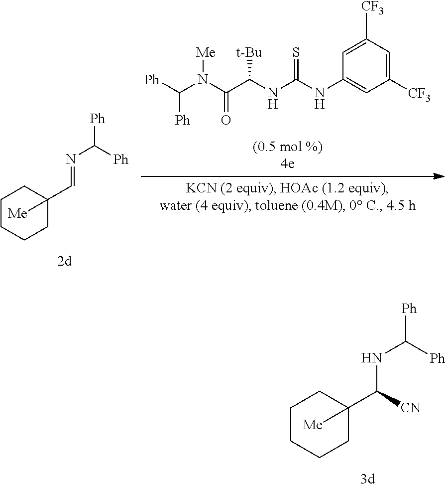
C1CCCC(C=NC([Ph])[Ph])([Me])C1.[Ph]C(N(C(C(NC(NC1=CC([CF3])=CC([CF3])=C1)=S)[t-Bu])=O)[Me])[Ph].C1CCCC(C(NC([Ph])[Ph])[CN])([Me])C1
